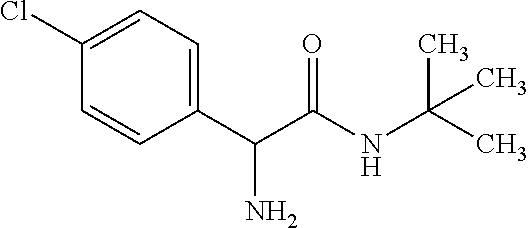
C1(Cl)=CC=C(C(C(NC(C)(C)C)=O)N)C=C1
